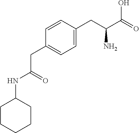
C1C(NC(CC2=CC=C(CC(C(O)=O)N)C=C2)=O)CCCC1
